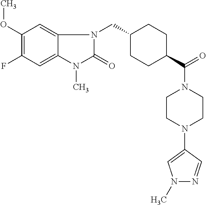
C1(OC)=C(F)C=C2C(=C1)N(CC1CCC(C(=O)N3CCN(C4=CN(C)N=C4)CC3)CC1)C(=O)N2C
